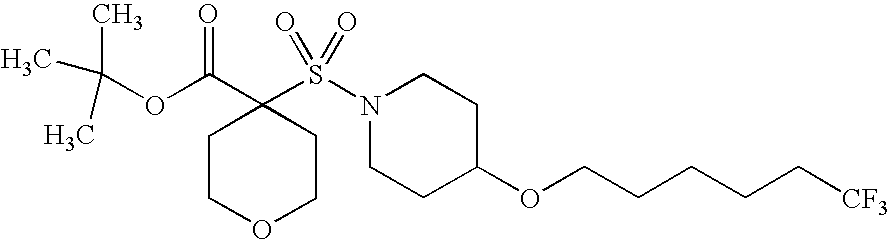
C1COCCC1(C(OC(C)(C)C)=O)S(N1CCC(OCCCCC[CF3])CC1)(=O)=O
